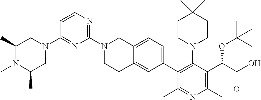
C1=CN=C(N2CCC3=CC(C4=C(N5CCC(C)(C)CC5)C(C(C(O)=O)OC(C)(C)C)=C(C)N=C4C)=CC=C3C2)N=C1N1CC(C)N(C)C(C)C1
